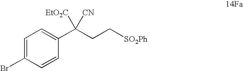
C1=C(Br)C=CC(C(CC[SO2Ph])([CN])[EtO2C])=C1
